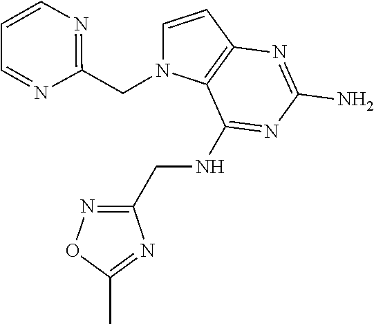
C1=CC2=C(N1CC1=NC=CC=N1)C(NCC1=NOC(C)=N1)=NC(N)=N2
